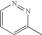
C1=CC=C(C)N=N1
